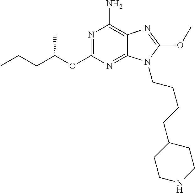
N1=C(OC(CCC)C)N=C2C(=C1N)N=C(OC)N2CCCCC1CCNCC1
